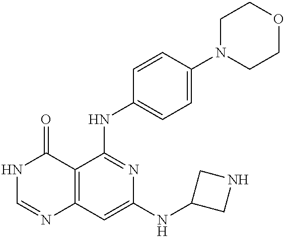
C12=C(C=C(NC3CNC3)N=C1NC1=CC=C(N3CCOCC3)C=C1)N=CNC2=O
